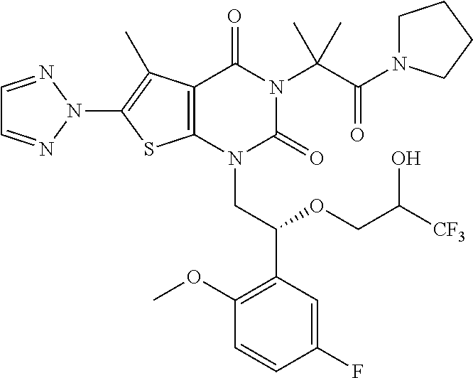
C12=C(N(CC(C3=C(OC)C=CC(F)=C3)OCC([CF3])O)C(=O)N(C(C(=O)N3CCCC3)(C)C)C1=O)SC(N1N=CC=N1)=C2C
